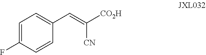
C1=C(F)C=CC(C=C([CN])[CO2H])=C1
